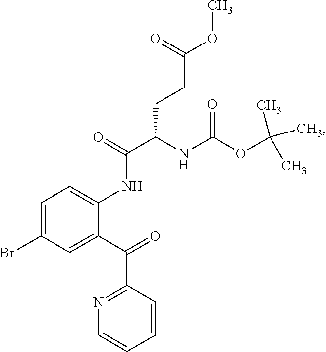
C1=C(Br)C=C(C(C2=NC=CC=C2)=O)C(NC(C(NC(OC(C)(C)C)=O)CCC(OC)=O)=O)=C1
